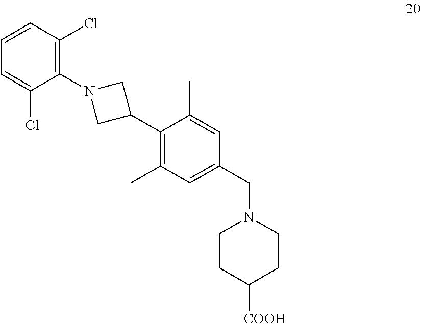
C1(C2CN(C3=C(Cl)C=CC=C3Cl)C2)=C(C)C=C(CN2CCC([COOH])CC2)C=C1C
